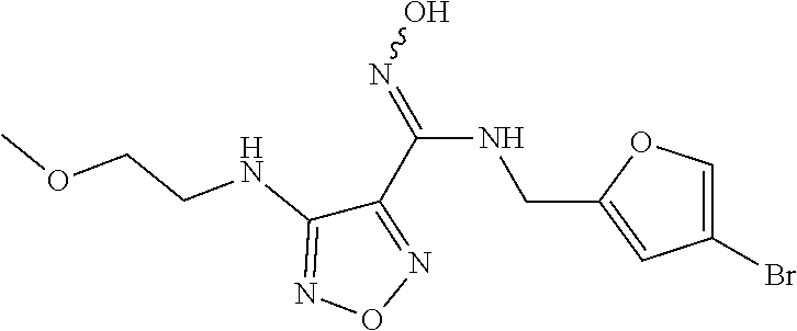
C1(C(NCC2=CC(Br)=CO2)=NO)=NON=C1NCCOC
